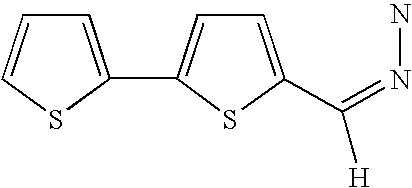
C1=C(C2=CC=C(C(=NN)[H])S2)SC=C1
